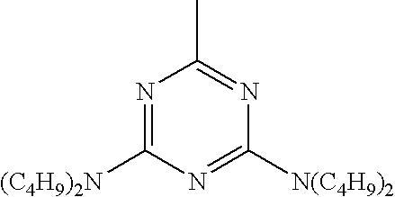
N1=C([(C4H9)2N])N=C([N(C4H9)2])N=C1C
